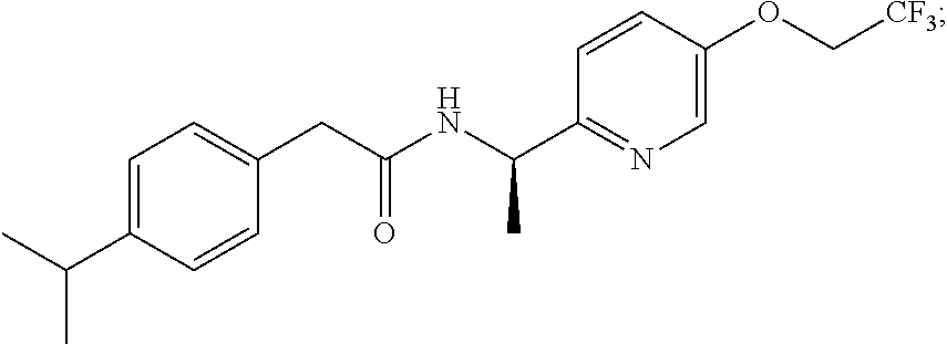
C1=C(C(C)C)C=CC(CC(=O)NC(C)C2=NC=C(OC[CF3])C=C2)=C1
